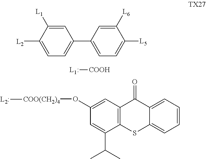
[L2]C1=CC=C(C2=CC=C([L5])C([L6])=C2)C=C1[L1].[COOH][L1:].C1(O[COO(CH2)4][L2:])=CC2=C(C(C(C)C)=C1)SC1=CC=CC=C1C2=O
